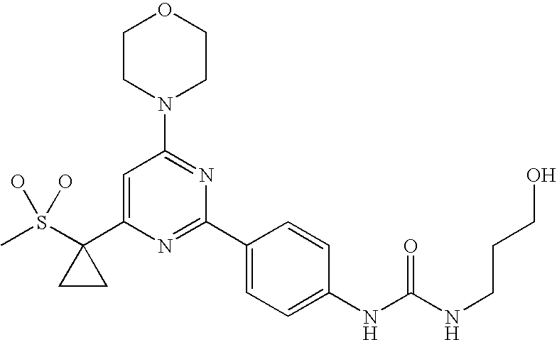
CS(C1(C2=CC(N3CCOCC3)=NC(C3=CC=C(NC(NCCCO)=O)C=C3)=N2)CC1)(O)O
